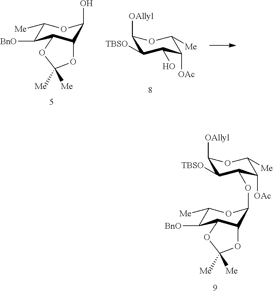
C1([OAllyl])C([TBSO])C(OC2C3C(C([BnO])C([Me])O2)OC([Me])([Me])O3)C([OAc])C([Me])O1.C1([Me])C([BnO])C2C(C(O)O1)OC([Me])([Me])O2.C1([OAllyl])C([TBSO])C(O)C([OAc])C([Me])O1
